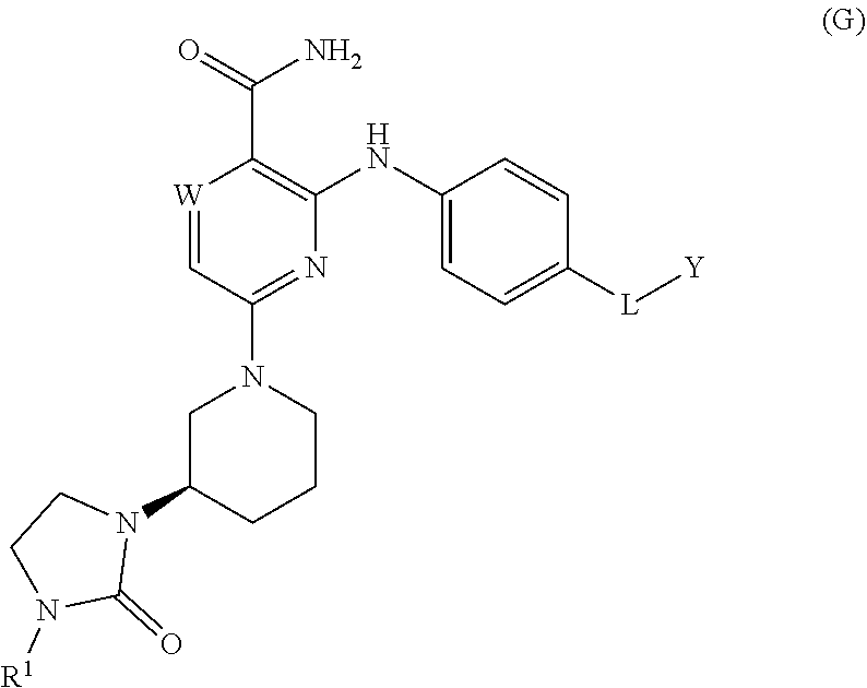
C1C(N2CCN([R1])C2=O)CCCN1C1=NC(NC2=CC=C([L][Y])C=C2)=C(C(=O)N)[W]=C1
